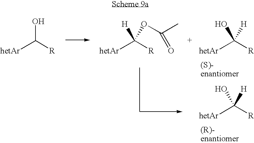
[hetAr]C([R])(O)[H].[hetAr]C([R])(O)[H].[hetAr]C([R])O.[hetAr]C([R])([H])OC(C)=O
